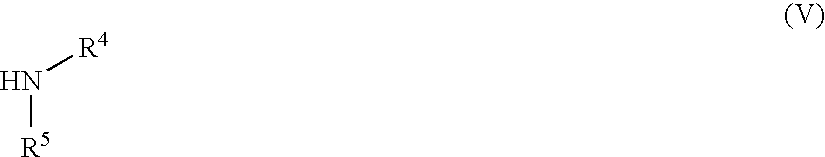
N([R5])[R4]
